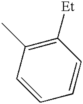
C1=CC(C)=C([Et])C=C1
